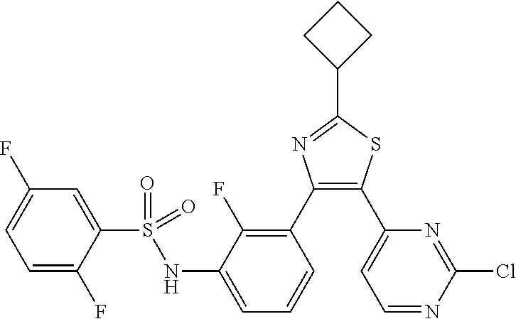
FC1=CC=C(F)C(S(NC2=CC=CC(C3=C(C4=CC=NC(Cl)=N4)SC(C4CCC4)=N3)=C2F)(=O)=O)=C1
